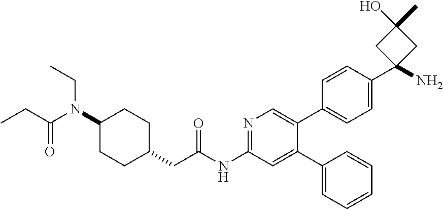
C1(N(C(=O)CC)CC)CCC(CC(NC2=NC=C(C3=CC=C(C4(N)CC(O)(C)C4)C=C3)C(C3=CC=CC=C3)=C2)=O)CC1
